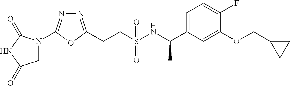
C(CS(NC(C1=CC=C(F)C(OCC2CC2)=C1)C)(=O)=O)C1=NN=C(N2CC(=O)NC2=O)O1
